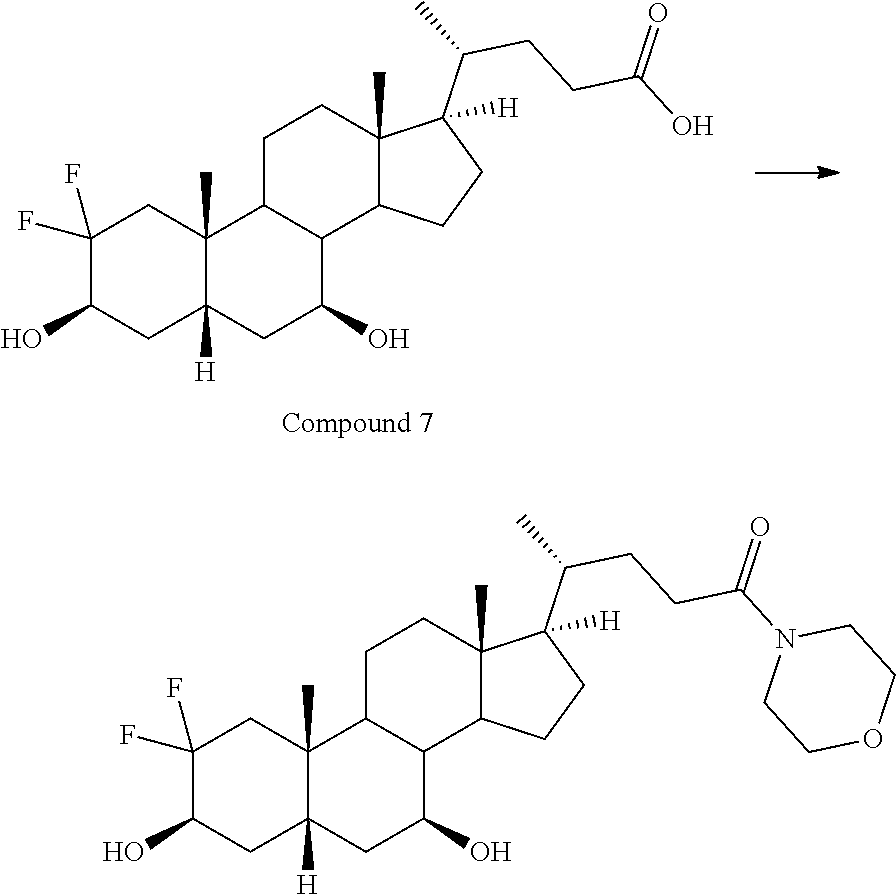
C1(F)(F)C(O)CC2([H])C(C)(C1)C1C(C(O)C2)C2C(C)(CC1)C(C(C)CCC(O)=O)([H])CC2.C1(F)(F)C(O)CC2([H])C(C)(C1)C1C(C(O)C2)C2C(C)(CC1)C(C(C)CCC(N1CCOCC1)=O)([H])CC2
